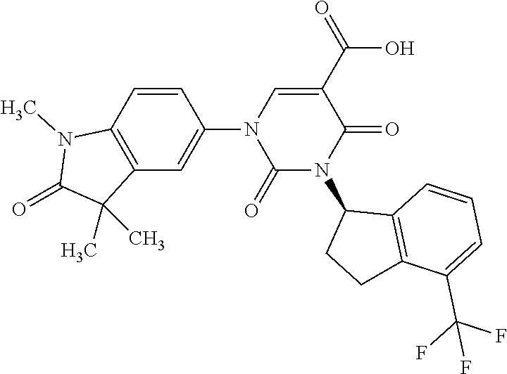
C12=C(C=CC(N3C(=O)N(C4CCC5=C4C=CC=C5C(F)(F)F)C(=O)C(C(O)=O)=C3)=C1)N(C)C(=O)C2(C)C
